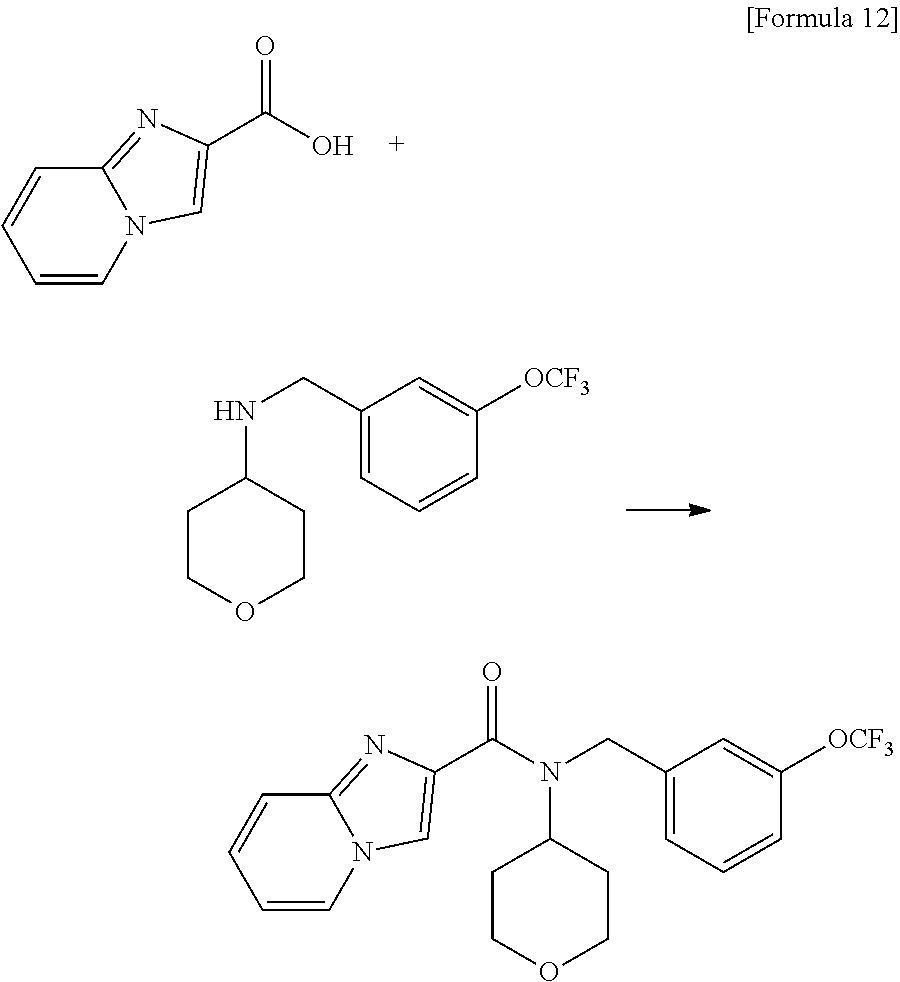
C1=CN2C(=NC(C(O)=O)=C2)C=C1.C1(CNC2CCOCC2)=CC=CC([OCF3])=C1.C1(CN(C2CCOCC2)C(C2=CN3C=CC=CC3=N2)=O)=CC=CC([OCF3])=C1
